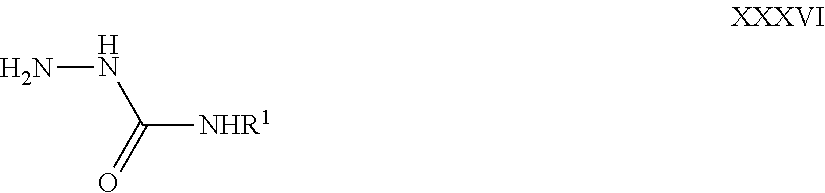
NNC([NHR1])=O
